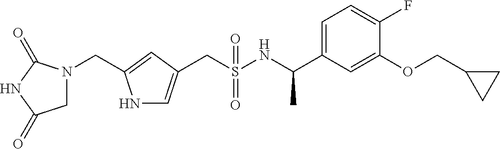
C(S(NC(C1=CC=C(F)C(OCC2CC2)=C1)C)(=O)=O)C1=CNC(CN2CC(=O)NC2=O)=C1
